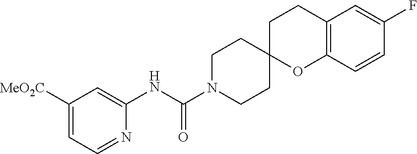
C1([MeO2C])=CC=NC(NC(N2CCC3(CC2)OC2=C(CC3)C=C(F)C=C2)=O)=C1
